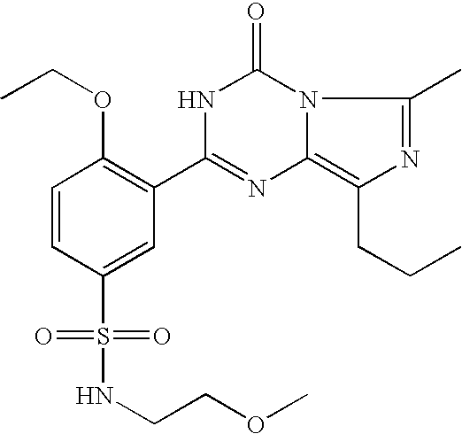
C1=CC(S(=O)(=O)NCCOC)=CC(C2=NC3=C(CCC)N=C(C)N3C(=O)N2)=C1OCC
